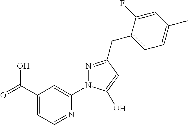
C(C1=CC=NC(N2N=C(CC3=CC=C(C)C=C3F)C=C2O)=C1)(O)=O
